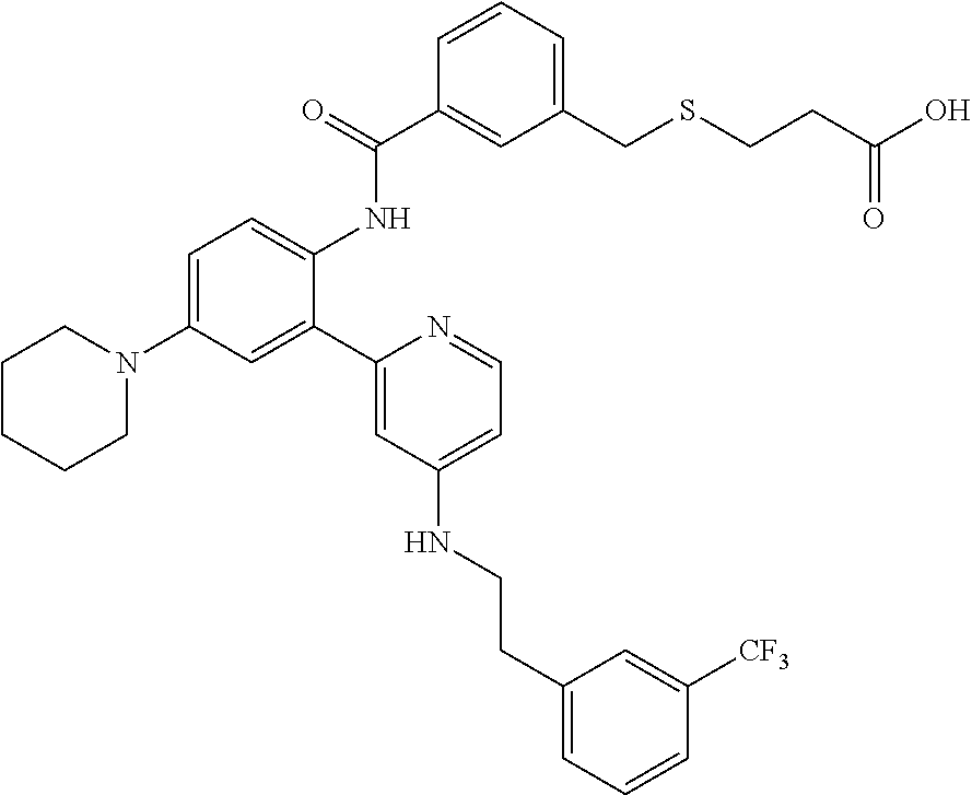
C1(C2=CC(N3CCCCC3)=CC=C2NC(C2=CC(CSCCC(O)=O)=CC=C2)=O)=CC(NCCC2=CC=CC([CF3])=C2)=CC=N1
